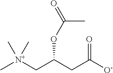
C[N+](CC(CC([O-])=O)OC(=O)C)(C)C
